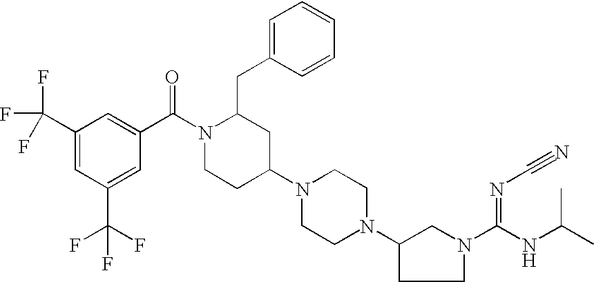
C1(C(F)(F)F)=CC(C(F)(F)F)=CC(C(N2CCC(N3CCN(C4CCN(C(NC(C)C)=NC#N)C4)CC3)CC2CC2=CC=CC=C2)=O)=C1
